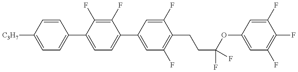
C1=C([C3H7])C=CC(C2=CC=C(C3=CC(F)=C(CCC(OC4=CC(F)=C(F)C(F)=C4)(F)F)C(F)=C3)C(F)=C2F)=C1
